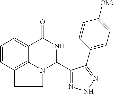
C1=CC2=C3C(=C1)C(=O)NC(C1=NNN=C1C1=CC=C([OMe])C=C1)N3CC2
